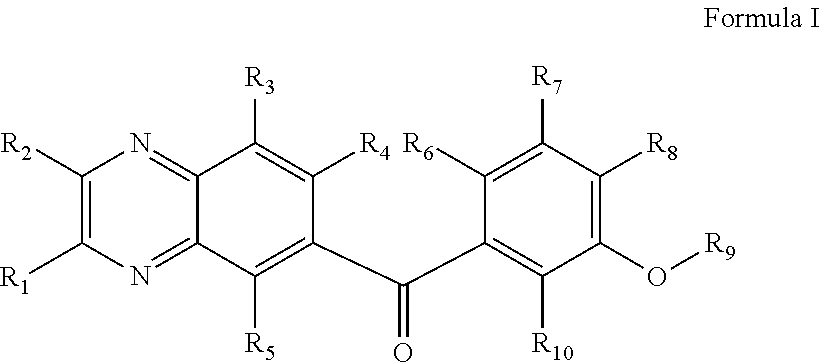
C1([R2])=C([R1])N=C2C(=N1)C([R3])=C([R4])C(C(C1=C([R10])C(O[R9])=C([R8])C([R7])=C1[R6])=O)=C2[R5]
